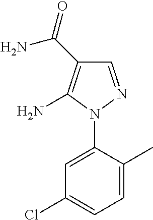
C1=NN(C2=CC(Cl)=CC=C2C)C(N)=C1C(=O)N
